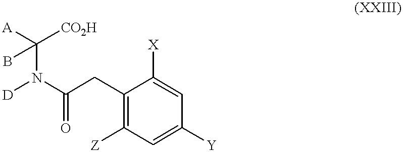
[D]N(C(=O)CC1=C([Z])C=C([Y])C=C1[X])C([A])([CO2H])B
